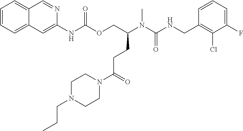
C1=CC(CNC(N(C)C(COC(NC2=CC3=CC=CC=C3C=N2)=O)CCC(N2CCN(CCC)CC2)=O)=O)=C(Cl)C(F)=C1
